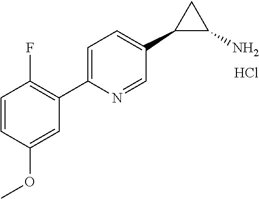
Cl.C1=CC(F)=C(C2=CC=C(C3C(N)C3)C=N2)C=C1OC
